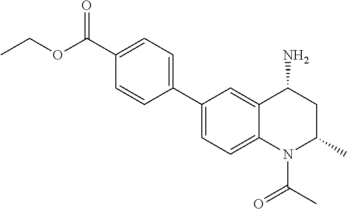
C1(C2=CC=C(C(OCC)=O)C=C2)=CC=C2C(=C1)C(N)CC(C)N2C(C)=O
